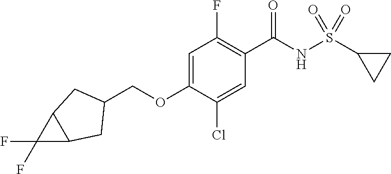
C1=C(OCC2CC3C(F)(F)C3C2)C(Cl)=CC(C(NS(C2CC2)(=O)=O)=O)=C1F
